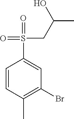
C1=CC(C)=C(Br)C=C1S(=O)(CC(C)O)=O
